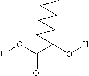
CCCCCCC(C(O[H])=O)O[H]
